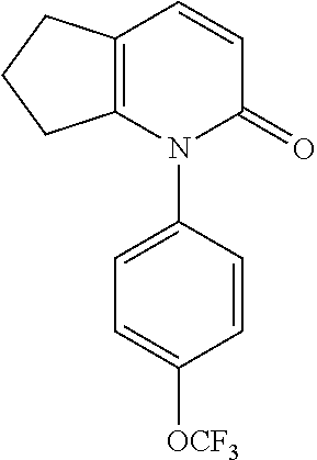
C1=CC2=C(N(C3=CC=C([OCF3])C=C3)C1=O)CCC2
